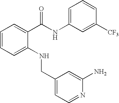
C1=CC=C(NCC2=CC=NC(N)=C2)C(C(NC2=CC=CC([CF3])=C2)=O)=C1
